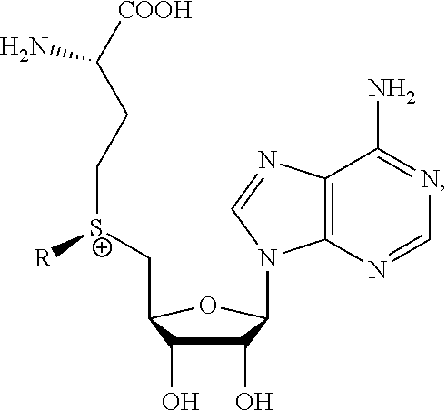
C1(O)C(O)C(C[S+](CCC([COOH])N)[R])OC1N1C2=C(N=C1)C(N)=NC=N2
